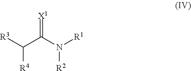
[X1]=C(N([R1])[R2])C([R3])[R4]
